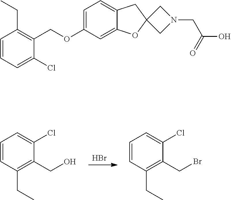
Br.C1=CC(CC)=C(CO)C(Cl)=C1.C1=CC(CC)=C(CBr)C(Cl)=C1.C1=C(OCC2=C(CC)C=CC=C2Cl)C=C2C(=C1)CC1(O2)CN(CC(O)=O)C1
